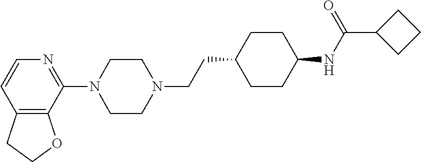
C12=C(C(N3CCN(CCC4CCC(NC(C5CCC5)=O)CC4)CC3)=NC=C1)OCC2
